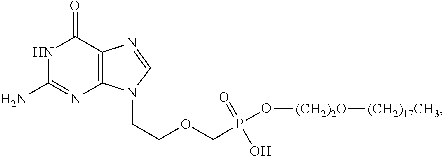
C12=C(C(=O)NC(N)=N1)N=CN2CCOCP(O[(CH2)2O][(CH2)17CH3])(=O)O
